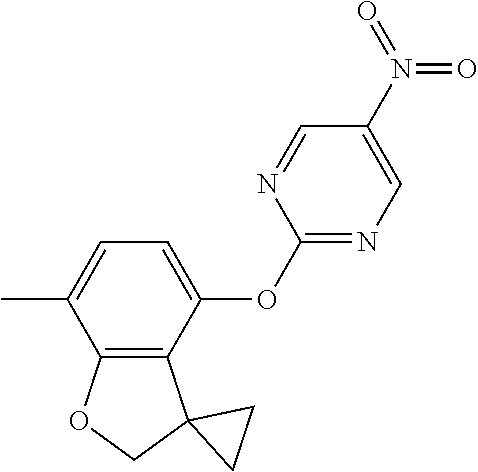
C1=C(C)C2=C(C(OC3=NC=C(N(=O)=O)C=N3)=C1)C1(CO2)CC1
